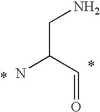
C(C=O)(N)CN
